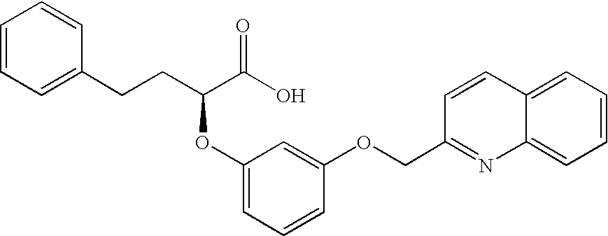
C1=CC=C(CCC(C(O)=O)OC2=CC=CC(OCC3=NC4=CC=CC=C4C=C3)=C2)C=C1
